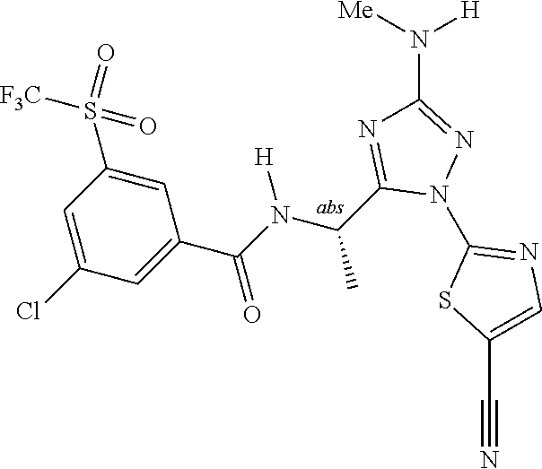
C1(N2N=C(N([H])[Me])N=C2C(C)N([H])C(=O)C2=CC(Cl)=CC(S(=O)(=O)[F3C])=C2)=NC=C(C#N)S1
